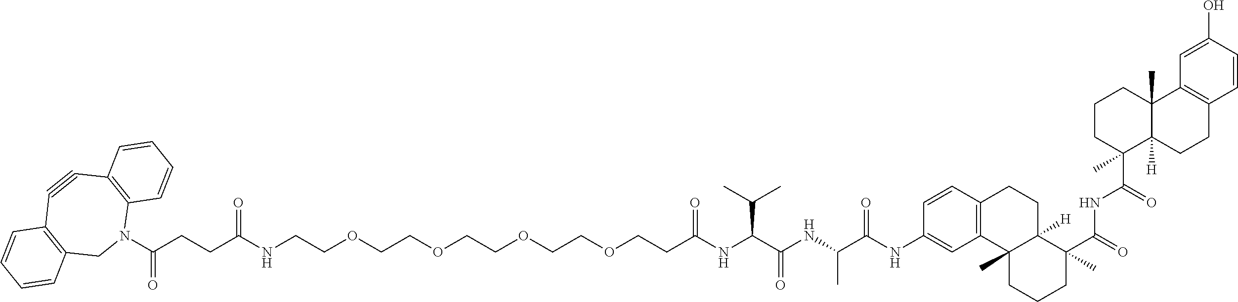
C1=CC2=C(C=C1)C#CC1=C(C=CC=C1)N(C(CCC(NCCOCCOCCOCCOCCC(NC(C(NC(C(NC1=CC3=C(C=C1)CCC1([H])C3(C)CCCC1(C(NC(C1(C)C3([H])C(C)(CCC1)C1=C(CC3)C=CC(O)=C1)=O)=O)C)=O)C)=O)C(C)C)=O)=O)=O)C2
